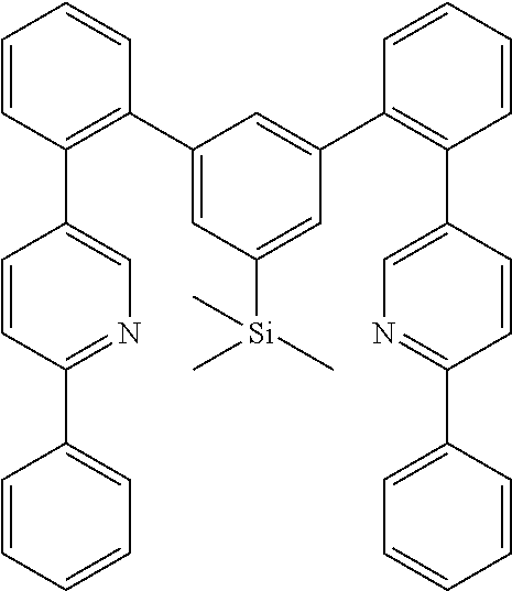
C1=CC(C2=CN=C(C3=CC=CC=C3)C=C2)=C(C2=CC([Si](C)(C)C)=CC(C3=C(C4=CN=C(C5=CC=CC=C5)C=C4)C=CC=C3)=C2)C=C1
